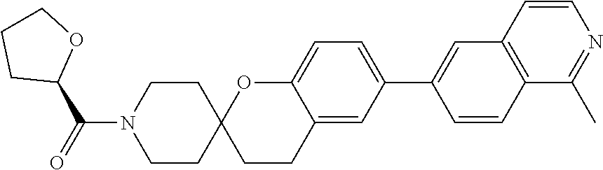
C1CN(C(=O)C2OCCC2)CCC12CCC1=CC(C3=CC4=C(C(C)=NC=C4)C=C3)=CC=C1O2
